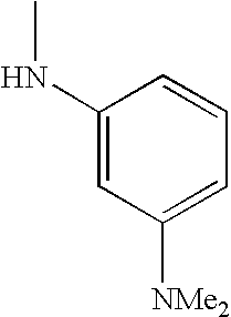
C1(NC)=CC([NMe2])=CC=C1
